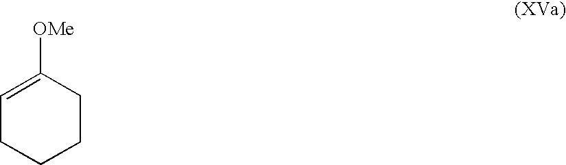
C1=C([OMe])CCCC1
